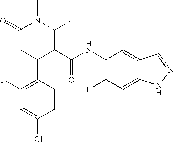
C1(F)=C(C2C(C(NC3=C(F)C=C4C(=C3)C=NN4)=O)=C(C)N(C)C(=O)C2)C=CC(Cl)=C1
